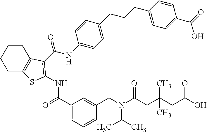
C1CC2=C(CC1)SC(NC(=O)C1=CC=CC(CN(C(C)C)C(=O)CC(CC(=O)O)(C)C)=C1)=C2C(NC1=CC=C(CCCC2=CC=C(C(=O)O)C=C2)C=C1)=O
